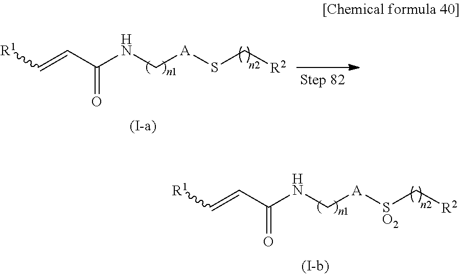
C(=CC(NC[A]SC[R2])=O)[R1].C(=CC(NC[A][SO2]C[R2])=O)[R1]
